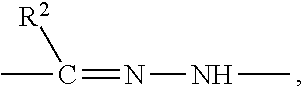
CC([R2])=NNC
